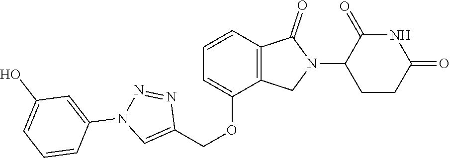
C1(OCC2=CN(C3=CC(O)=CC=C3)N=N2)=CC=CC2=C1CN(C1CCC(=O)NC1=O)C2=O
